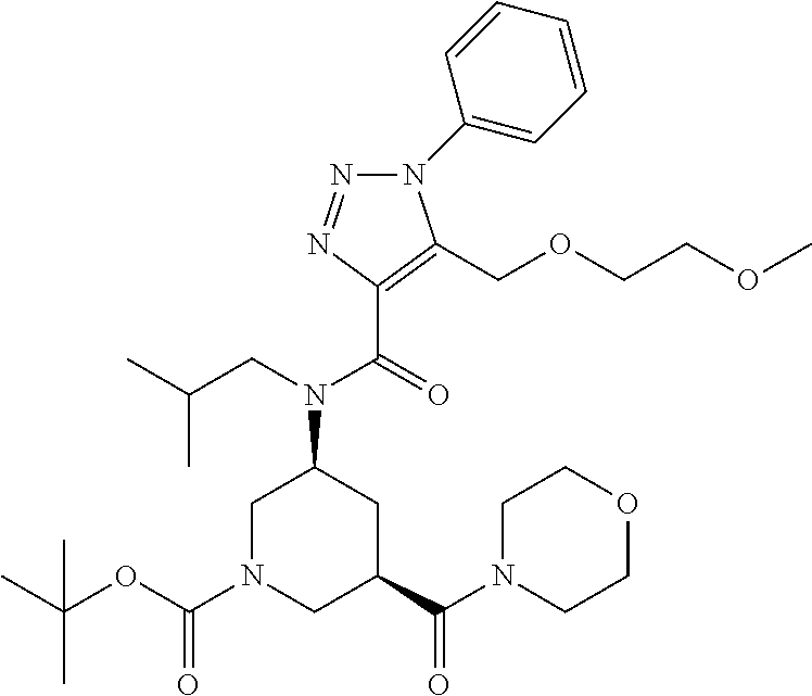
C1N(C(OC(C)(C)C)=O)CC(C(N2CCOCC2)=O)CC1N(CC(C)C)C(=O)C1=C(COCCOC)N(C2=CC=CC=C2)N=N1
